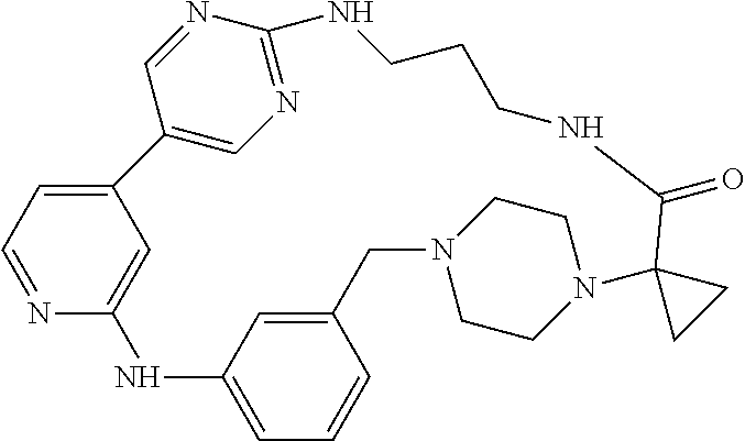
C12=CC=NC(=C1)NC1=CC=CC(=C1)CN1CCN(CC1)C1(C(=O)NCCCNC3=NC=C2C=N3)CC1
